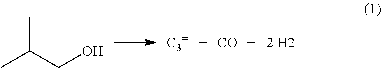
CC(CO)C.[CO].[2 H2]
